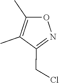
O1N=C(CCl)C(C)=C1C
